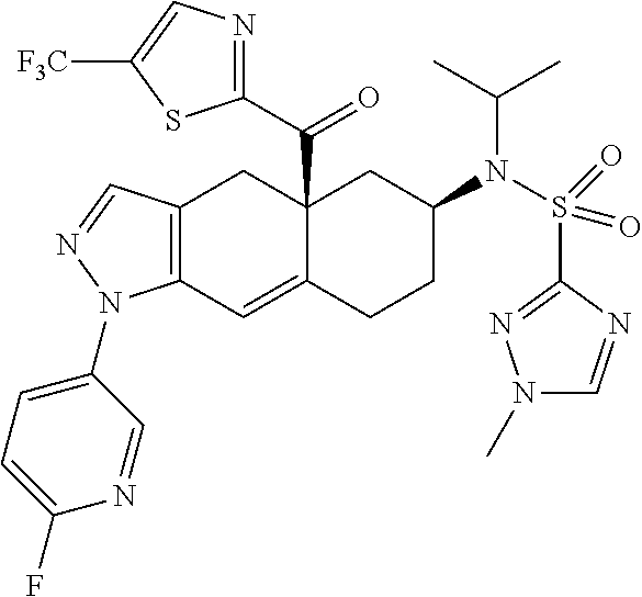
C12(C(C3=NC=C([F3C])S3)=O)C(=CC3=C(C1)C=NN3C1=CC=C(F)N=C1)CCC(N(S(C1=NN(C)C=N1)(=O)=O)C(C)C)C2
